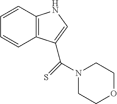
C1=CC2=C(C=C1)C(C(N1CCOCC1)=S)=CN2
